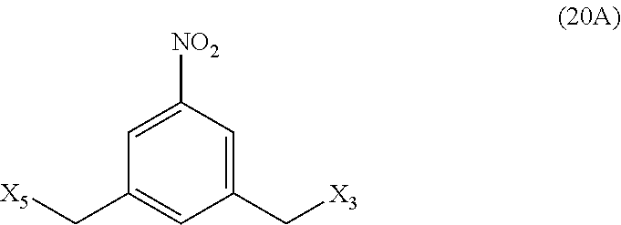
[X3]CC1=CC([NO2])=CC(C[X5])=C1
